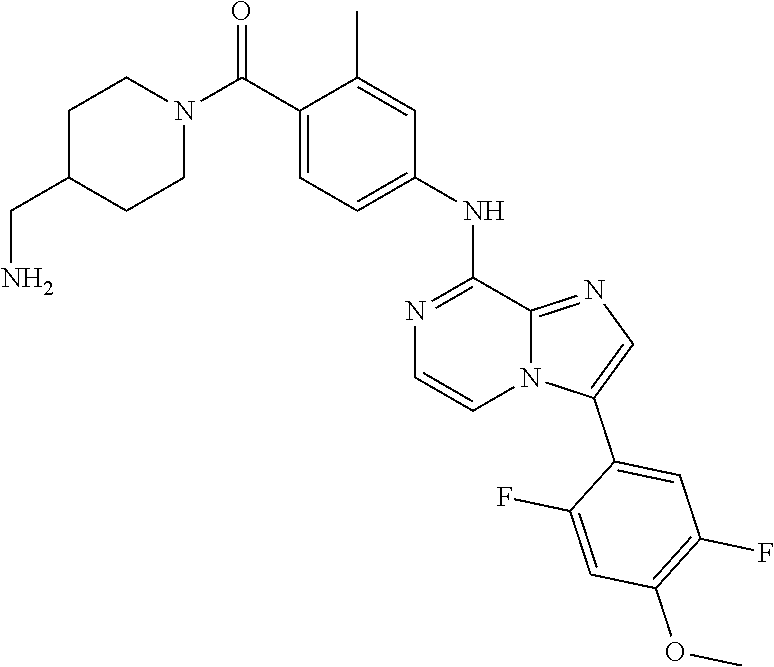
C(N)C1CCN(C(C2=CC=C(NC3=NC=CN4C3=NC=C4C3=CC(F)=C(OC)C=C3F)C=C2C)=O)CC1
